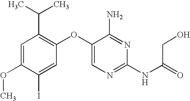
C1=C(OC)C(I)=CC(OC2=CN=C(NC(=O)CO)N=C2N)=C1C(C)C
